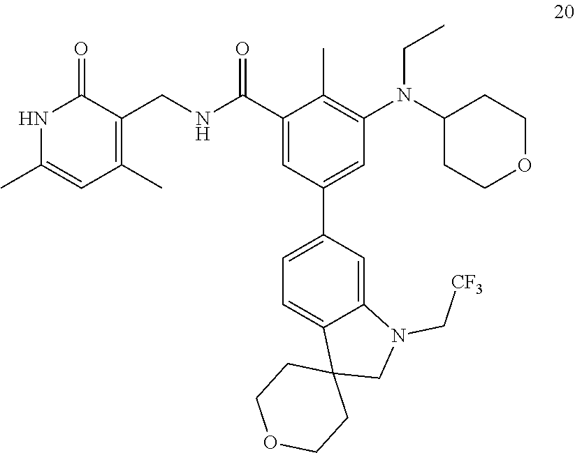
C1(C(NCC2=C(C)C=C(C)NC2=O)=O)=CC(C2=CC=C3C(=C2)N(C[CF3])CC32CCOCC2)=CC(N(C2CCOCC2)CC)=C1C
